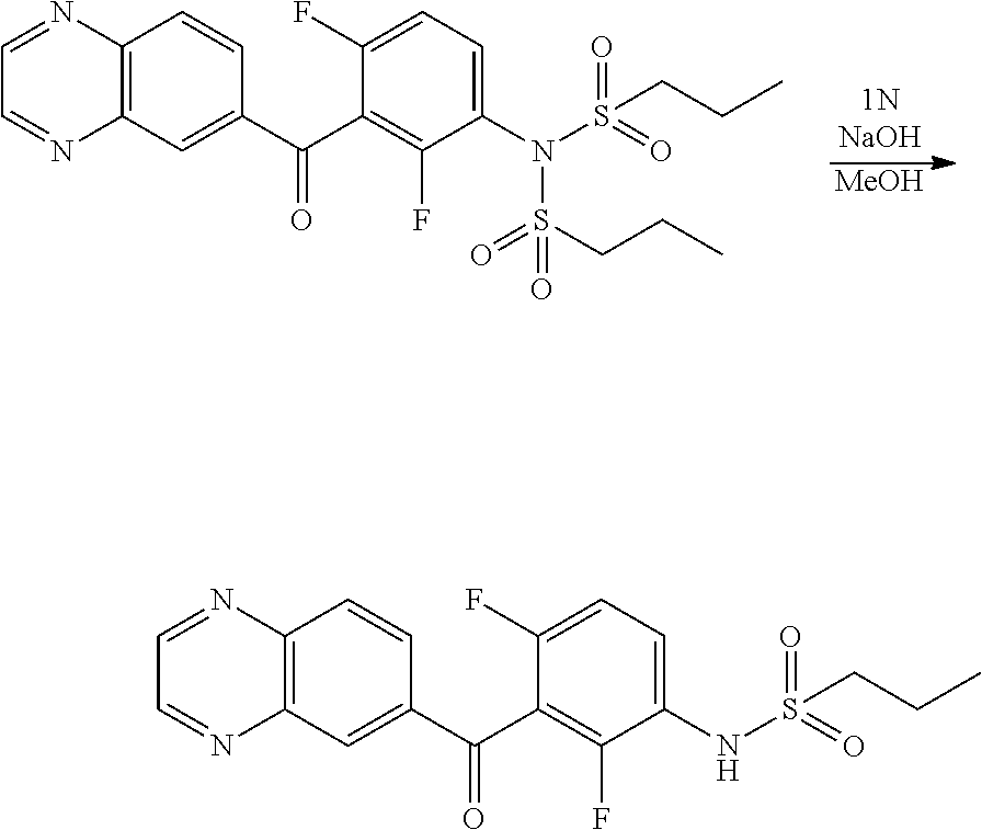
[MeOH].C12=C(C=C(C(=O)C3=C(F)C(N(S(=O)(=O)CCC)S(=O)(=O)CCC)=CC=C3F)C=C1)N=CC=N2.C12=C(C=C(C(=O)C3=C(F)C(NS(=O)(=O)CCC)=CC=C3F)C=C1)N=CC=N2
